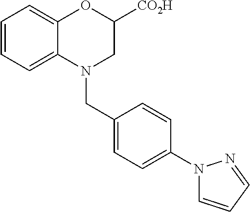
C1=CC=C2C(=C1)OC([CO2H])CN2CC1=CC=C(N2C=CC=N2)C=C1
